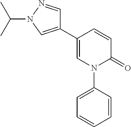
C1=CC(C2=CN(C(C)C)N=C2)=CN(C2=CC=CC=C2)C1=O
